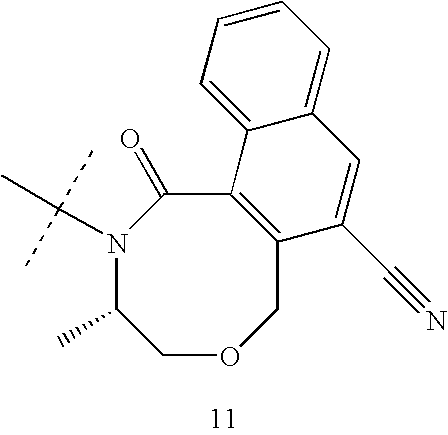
C1(C)COCC2=C(C(=O)N1C(C)(C)C)C1=CC=CC=C1C=C2C#N
